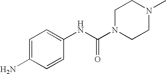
C1=C(N)C=CC(NC(N2CCN(C)CC2)=O)=C1
